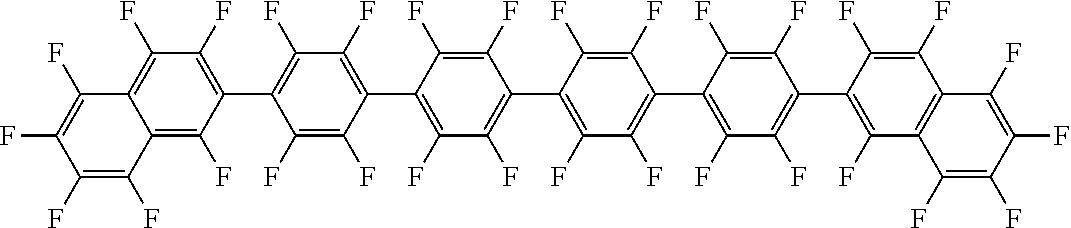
C1(F)=C(C2=C(F)C(F)=C(C3=C(F)C(F)=C4C(=C3F)C(F)=C(F)C(F)=C4F)C(F)=C2F)C(F)=C(F)C(C2=C(F)C(F)=C(C3=C(F)C(F)=C(C4=C(F)C5=C(C(F)=C4F)C(F)=C(F)C(F)=C5F)C(F)=C3F)C(F)=C2F)=C1F
